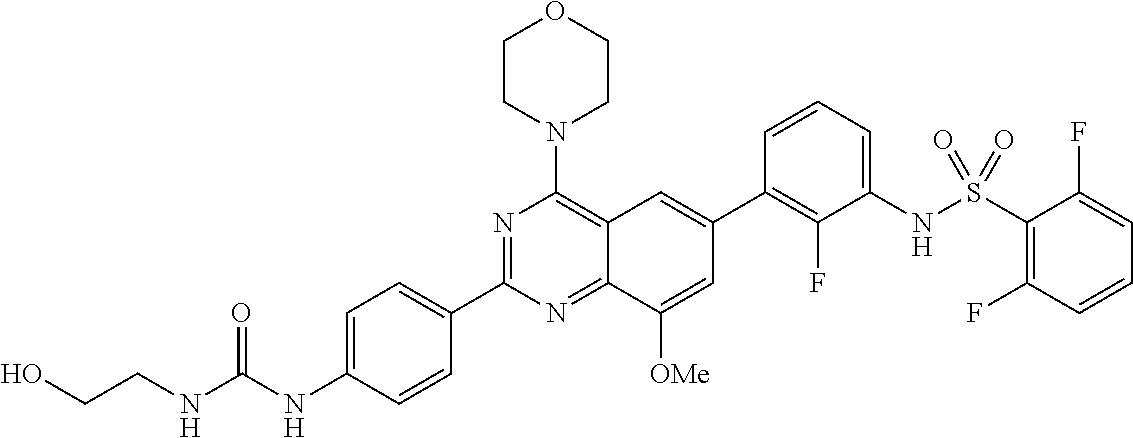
C1=C(NC(NCCO)=O)C=CC(C2=NC(N3CCOCC3)=C3C(=N2)C([OMe])=CC(C2=C(F)C(NS(C4=C(F)C=CC=C4F)(=O)=O)=CC=C2)=C3)=C1
